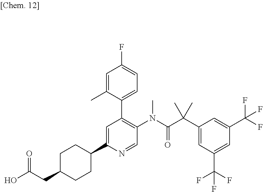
C1=C(C2CCC(CC(O)=O)CC2)N=CC(N(C(C(C2=CC(C(F)(F)F)=CC(C(F)(F)F)=C2)(C)C)=O)C)=C1C1=CC=C(F)C=C1C
